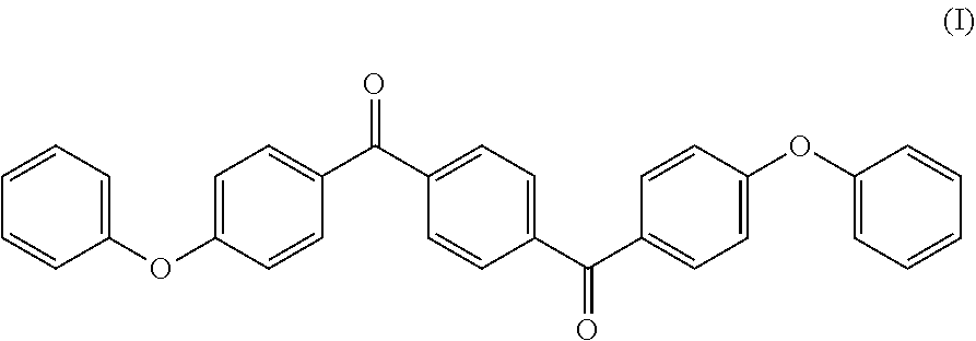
C1(OC2=CC=C(C(C3=CC=C(C(C4=CC=C(OC5=CC=CC=C5)C=C4)=O)C=C3)=O)C=C2)=CC=CC=C1
